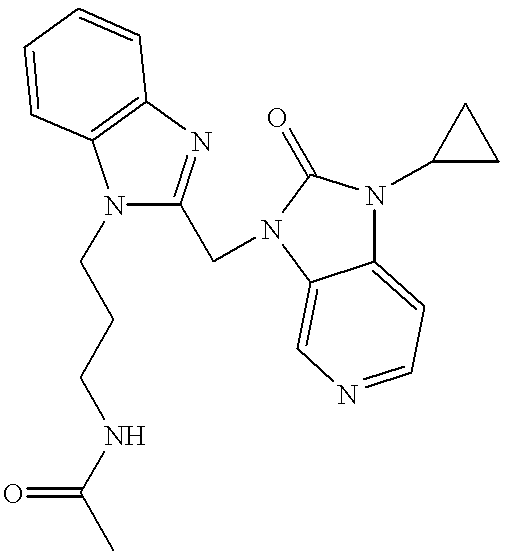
N1(CCCNC(C)=O)C(CN2C(=O)N(C3CC3)C3=CC=NC=C32)=NC2=C1C=CC=C2
